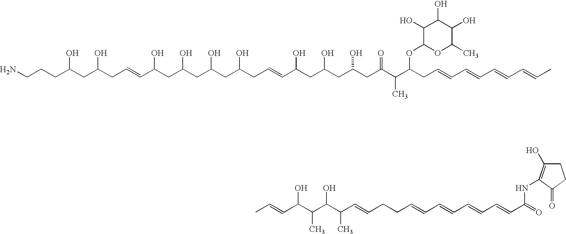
CC=CC(C(C(C(C)C=CCCC=CC=CC=CC=CC(=O)NC1=C(O)CCC1=O)O)C)O.NCCCC(CC(CC=CC(CC(CC(CC(CC=CC(CC(CC(CC(C(C(CC=CC=CC=CC=CC)OC1OC(C)C(O)C(O)C1O)C)=O)O)O)O)O)O)O)O)O)O
